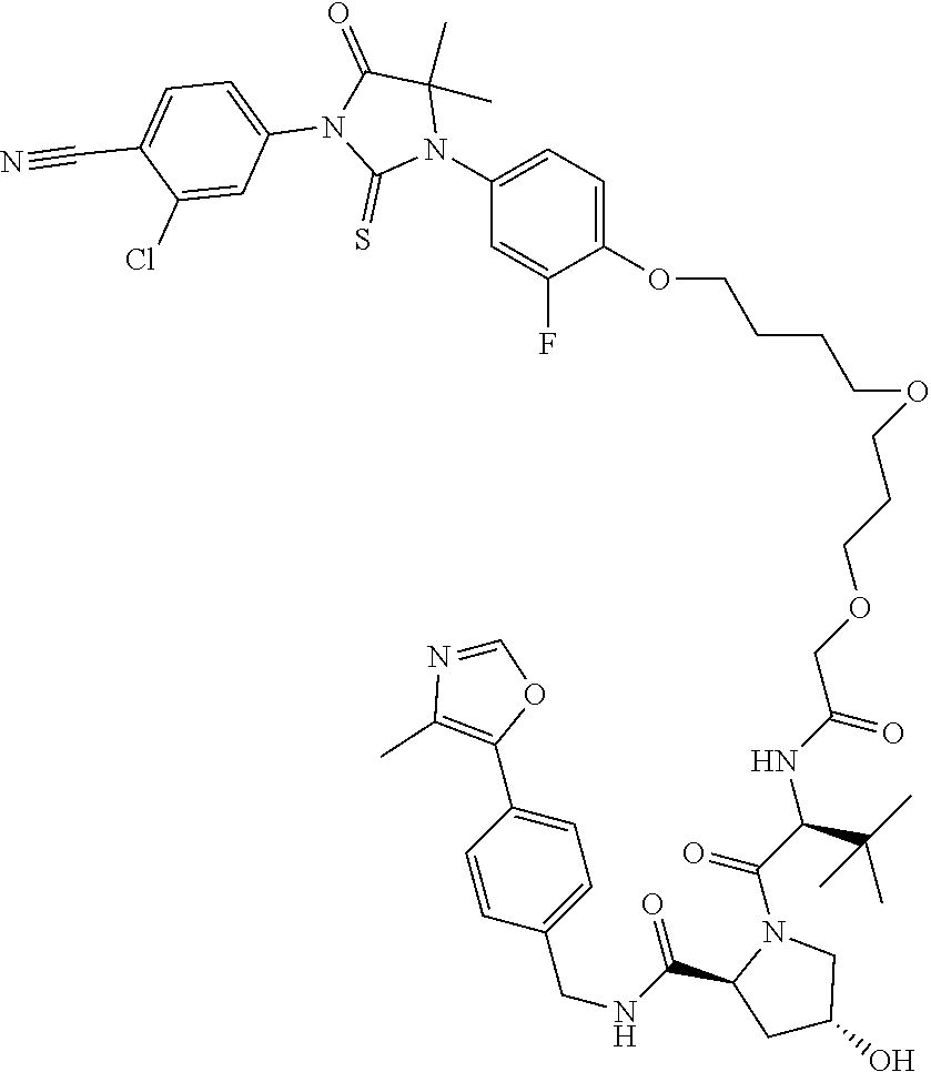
C(OCCCOCC(NC(C(N1C(C(=O)NCC2=CC=C(C3=C(C)N=CO3)C=C2)CC(O)C1)=O)C(C)(C)C)=O)CCCOC1=CC=C(N2C(C)(C)C(=O)N(C3=CC=C(C#N)C(Cl)=C3)C2=S)C=C1F
